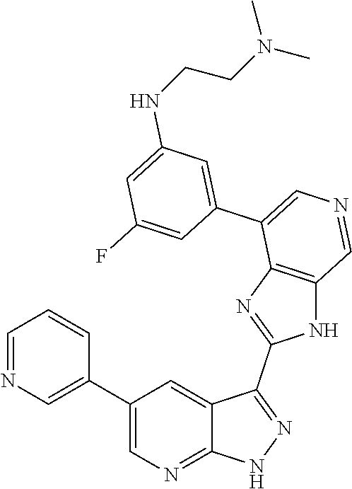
C1(C2=CN=CC=C2)=CN=C2C(=C1)C(C1=NC3=C(N1)C=NC=C3C1=CC(NCCN(C)C)=CC(F)=C1)=NN2
